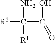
[R2]C(C(O)=O)(N)[R1]
